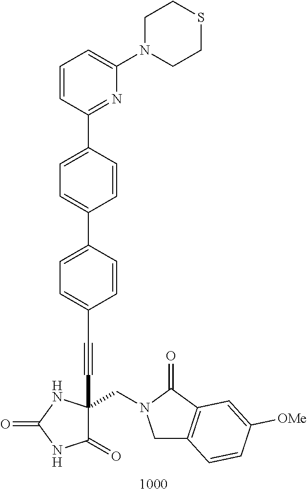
C(#CC1(CN2CC3=C(C2=O)C=C([OMe])C=C3)C(=O)NC(=O)N1)C1=CC=C(C2=CC=C(C3=NC(N4CCSCC4)=CC=C3)C=C2)C=C1
